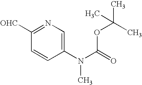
C1(N(C(=O)OC(C)(C)C)C)=CN=C([OHC])C=C1
